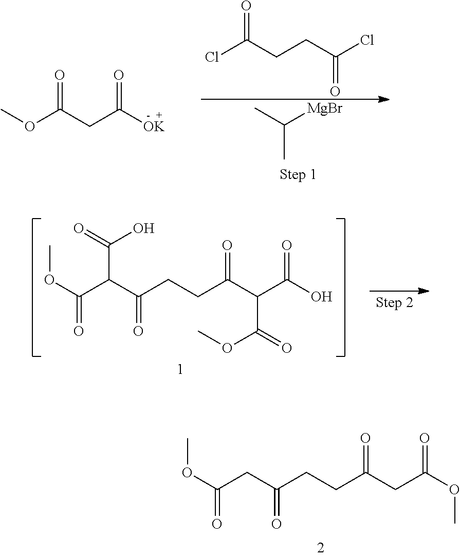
CC([MgBr])C.COC(CC([OK])=O)=O.ClC(CCC(Cl)=O)=O.O(C(C(C(CCC(C(C(O)=O)C(OC)=O)=O)=O)C(=O)O)=O)C.O(C(CC(CCC(CC(OC)=O)=O)=O)=O)C
